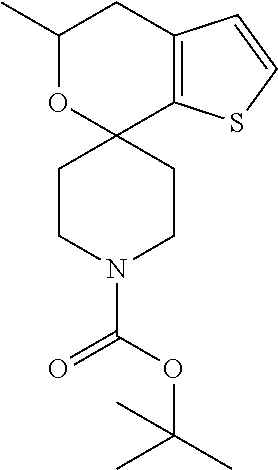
C1(C)OC2(C3=C(C1)C=CS3)CCN(C(OC(C)(C)C)=O)CC2
